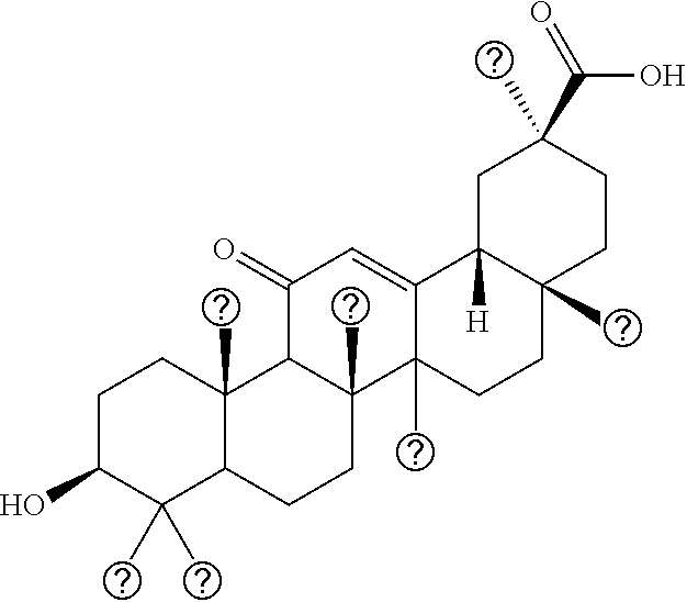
C1C(O)C(C)(C)C2C(C)(C1)C1C(C)(CC2)C2(C)C(=CC1=O)C1([H])C(C)(CC2)CCC(C(=O)O)(C)C1
